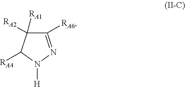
C1([RA6])=NN([H])C([RA4])C1([RA1])[RA2]
